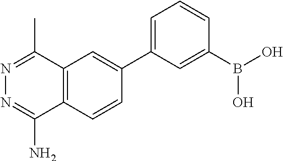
C1=C(C2=CC3=C(C=C2)C(N)=NN=C3C)C=C(B(O)O)C=C1
